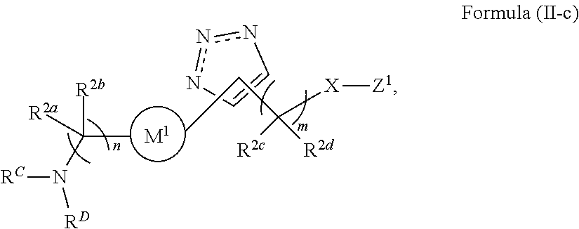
[M1].n1nnC=C1.CC(N([RD])[RC])([R2a])[R2b].CCC([X][Z1])([R2c])[R2d]
